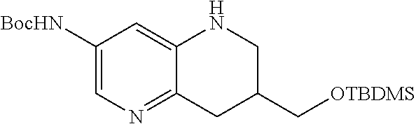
C1([BocHN])=CN=C2C(=C1)NCC(C[OTBDMS])C2
